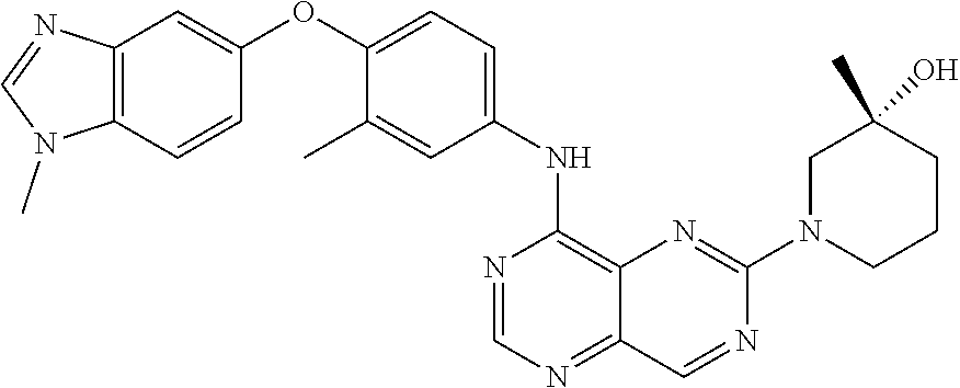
C1=NC(NC2=CC=C(OC3=CC4=C(N(C)C=N4)C=C3)C(C)=C2)=C2N=C(N3CCCC(C)(O)C3)N=CC2=N1
